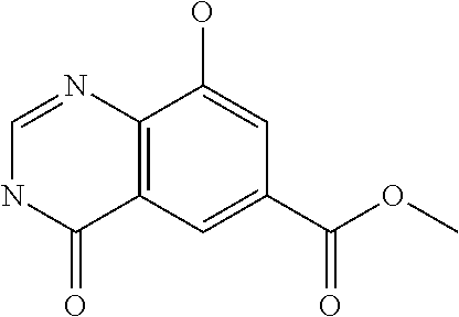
C12=C(C=C(C(OC)=O)C=C1O)C(=O)NC=N2
